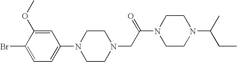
N1(C2=CC=C(Br)C(OC)=C2)CCN(CC(N2CCN(C(C)CC)CC2)=O)CC1
